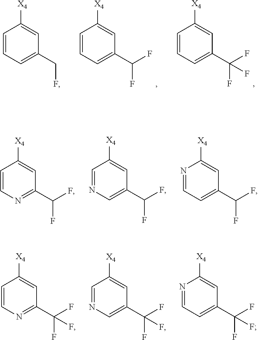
C1=CC=C(C(F)F)C=C1[X4].C1=CC=C(C(F)(F)F)C=C1[X4].C1=CC=C(CF)C=C1[X4].C1=CN=C(C(F)F)C=C1[X4].C1=NC=C(C(F)F)C=C1[X4].N1=CC=C(C(F)F)C=C1[X4].C1=CN=C(C(F)(F)F)C=C1[X4].C1=NC=C(C(F)(F)F)C=C1[X4].N1=CC=C(C(F)(F)F)C=C1[X4]
